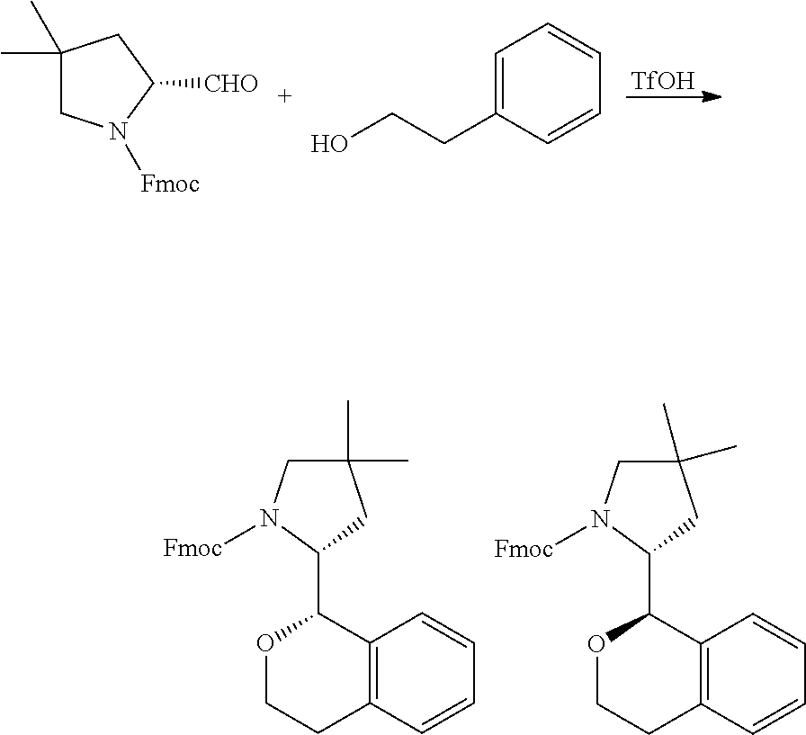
C12=C(C=CC=C1)CCOC2C1CC(C)(C)CN1[Fmoc].C12=C(C=CC=C1)CCOC2C1CC(C)(C)CN1[Fmoc].C1=C(CCO)C=CC=C1.C1(C)(C)CN([Fmoc])C([CHO])C1.[TfOH]
